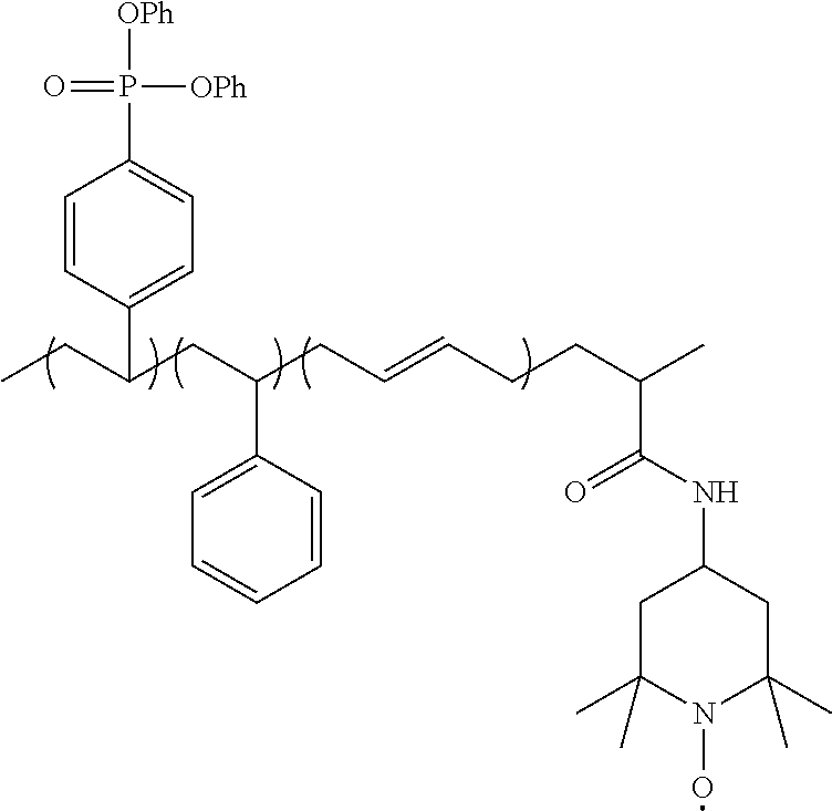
C1=CC(C(CC)CC(CC=CCCC(C(NC2CC(C)(C)N(O)C(C)(C)C2)=O)C)C2=CC=CC=C2)=CC=C1P([OPh])(=O)[OPh]
